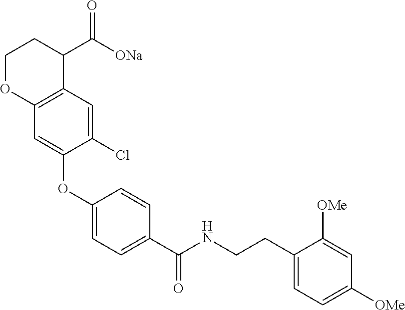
C1(OC2=CC3=C(C(C([ONa])=O)CCO3)C=C2Cl)=CC=C(C(NCCC2=CC=C([OMe])C=C2[OMe])=O)C=C1
